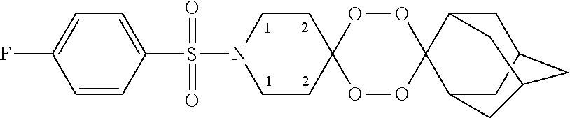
C12CC3CC(CC(C1)C3)C21OOC2(CCN(S(C3=CC=C(F)C=C3)(=O)=O)CC2)OO1
